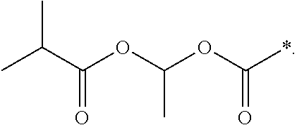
C(C(OC(OC(*)=O)C)=O)(C)C
